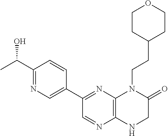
C12=C(N=C(C3=CN=C(C(O)C)C=C3)C=N1)N(CCC1CCOCC1)C(=O)CN2
